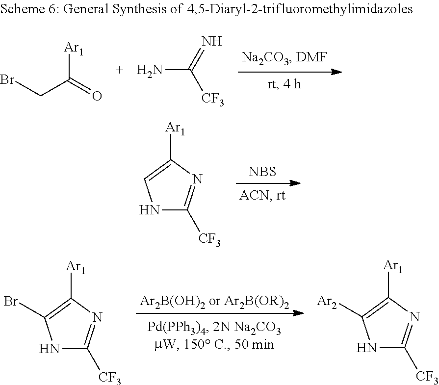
BrCC([Ar1])=O.NC(=N)[CF3].[NBS].N1C([CF3])=NC([Ar1])=C1.N1C([CF3])=NC([Ar1])=C1Br.N1C([CF3])=NC([Ar1])=C1[Ar2]
